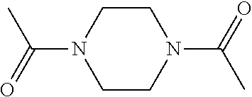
CC(N1CCN(C(C)=O)CC1)=O
